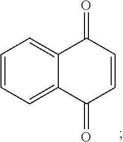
C12=CC=CC=C1C(=O)C=CC2=O
